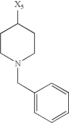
C1CN(CC2=CC=CC=C2)CCC1[X5]
